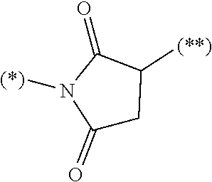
C1(=O)CC([(**)])C(=O)N1[(*)]
